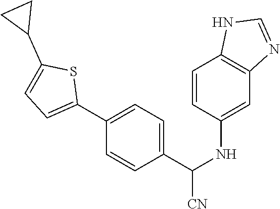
C1(C(NC2=CC3=C(C=C2)NC=N3)[CN])=CC=C(C2=CC=C(C3CC3)S2)C=C1
